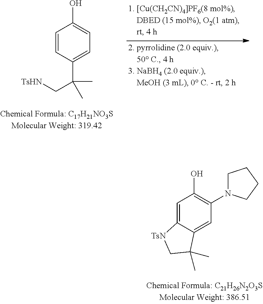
OC1=C(N2CCCC2)C=C2C(=C1)[TsN]CC2(C)C.C1=CC(C(C[TsHN])(C)C)=CC=C1O
